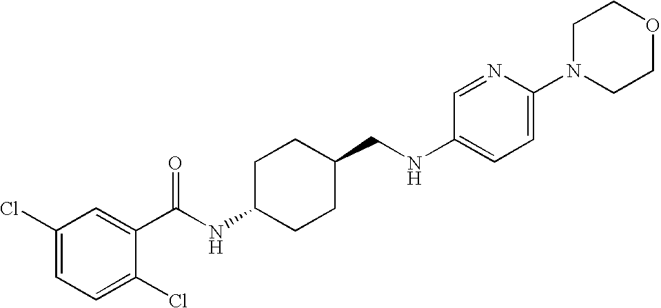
C1(Cl)=CC=C(Cl)C(C(NC2CCC(CNC3=CC=C(N4CCOCC4)N=C3)CC2)=O)=C1
